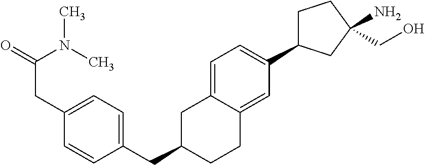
C1C(C2=CC=C3C(=C2)CCC(CC2=CC=C(CC(=O)N(C)C)C=C2)C3)CC(N)(CO)C1
